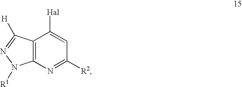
C12=C(N=C([R2])C=C1[Hal])N([R1])N=C2[H]
